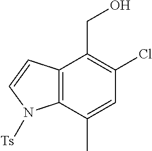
C1(Cl)=C(CO)C2=C(C(C)=C1)N([Ts])C=C2
